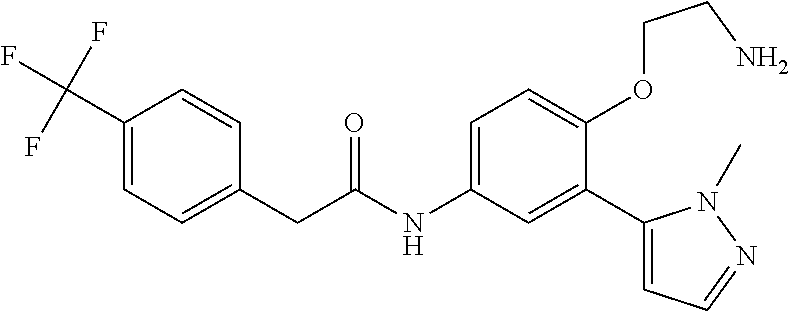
C(C(=O)NC1=CC=C(OCCN)C(C2=CC=NN2C)=C1)C1=CC=C(C(F)(F)F)C=C1
